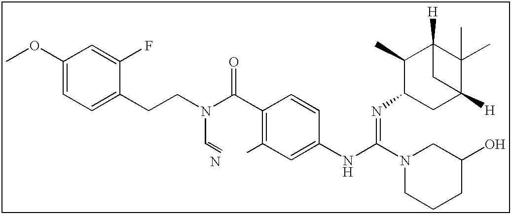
N.C1(OC)=CC=C(CCN(C(=O)C2=C(C)C=C(NC(N3CCCC(O)C3)=NC3CC4([H])C(C)(C)C([H])(C4)C3C)C=C2)C=C)C(F)=C1
